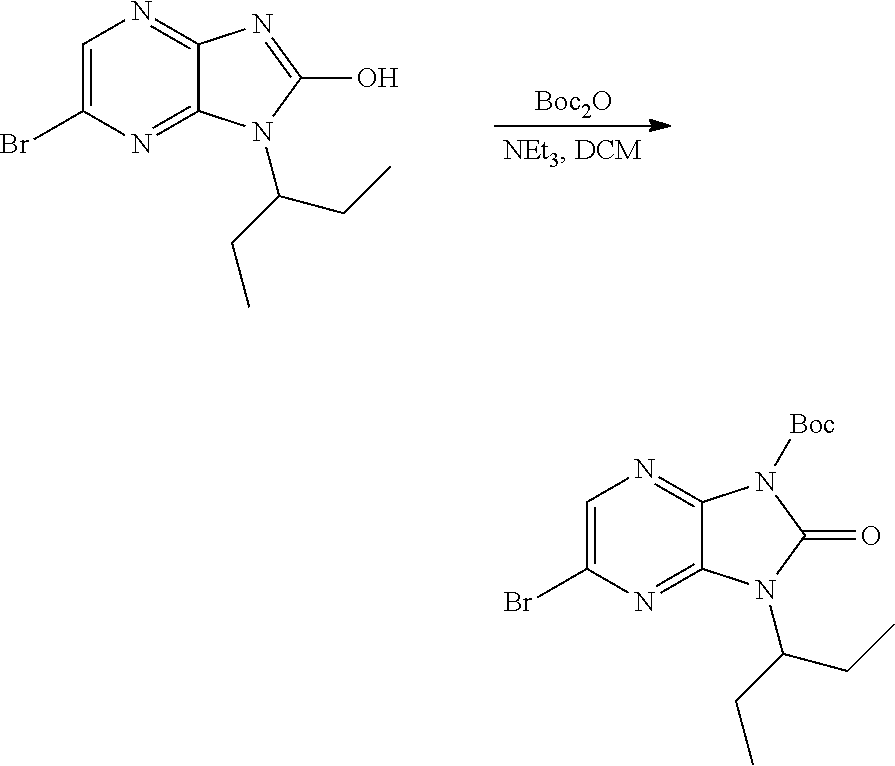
[Boc2O].C1=C(Br)N=C2C(=N1)N=C(O)N2C(CC)CC.C1=C(Br)N=C2C(=N1)N([Boc])C(=O)N2C(CC)CC
